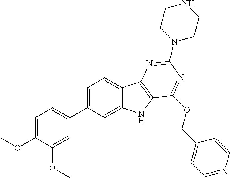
C1=C(OC)C(OC)=CC(C2=CC=C3C(=C2)NC2=C3N=C(N3CCNCC3)N=C2OCC2=CC=NC=C2)=C1
